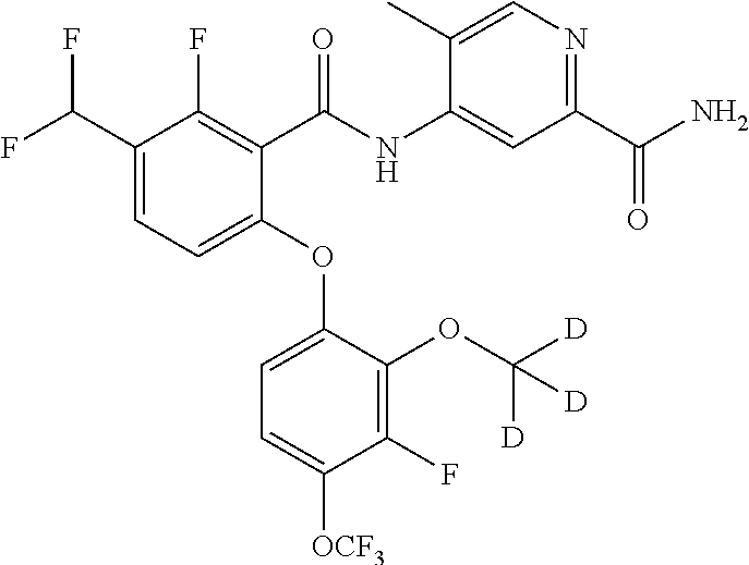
C1(C(F)F)=CC=C(OC2=CC=C([OCF3])C(F)=C2OC([D])([D])[D])C(C(NC2=CC(C(N)=O)=NC=C2C)=O)=C1F
